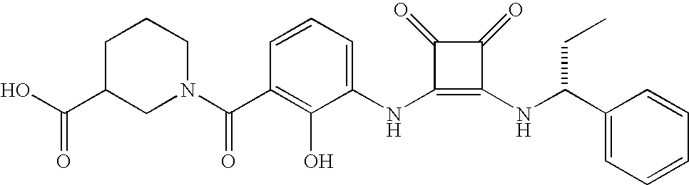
N(C1=C(NC(CC)C2=CC=CC=C2)C(=O)C1=O)C1=CC=CC(C(=O)N2CC(C(O)=O)CCC2)=C1O
